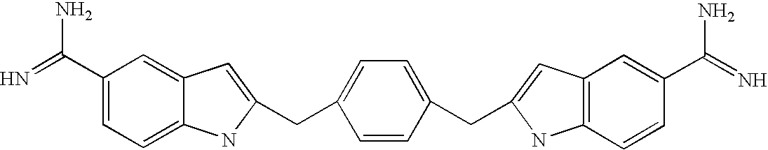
C1(C(=N)N)=CC=C2C(=C1)C=C(CC1=CC=C(CC3=CC4=C(N3)C=CC(C(=N)N)=C4)C=C1)N2
